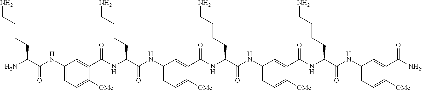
NC(C(NC1=CC=C([OMe])C(C(=O)NC(C(NC2=CC=C([OMe])C(C(=O)NC(C(NC3=CC=C([OMe])C(C(=O)NC(C(NC4=CC=C([OMe])C(C(=O)[NH2])=C4)=O)CCCCN)=C3)=O)CCCCN)=C2)=O)CCCCN)=C1)=O)CCCCN
